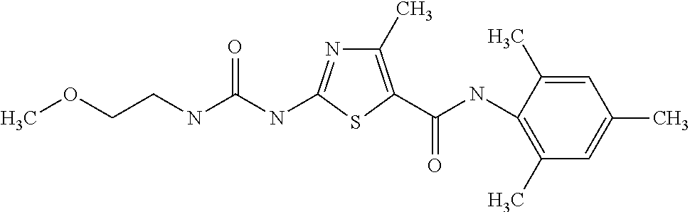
COCCNC(NC1=NC(C)=C(C(=O)NC2=C(C)C=C(C)C=C2C)S1)=O
